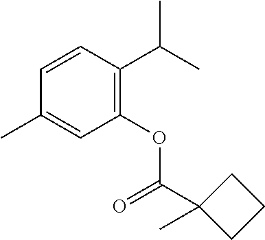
C1=CC(C(C)C)=C(OC(C2(C)CCC2)=O)C=C1C
